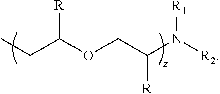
CCC(OCC(N([R2])[R1])[R])[R]
